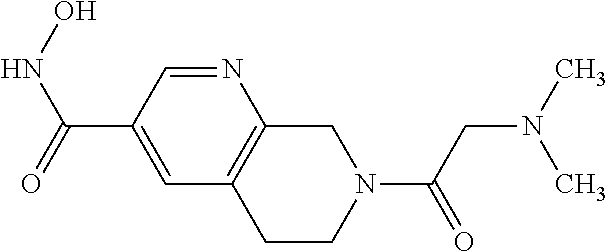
N1=CC(C(NO)=O)=CC2=C1CN(C(CN(C)C)=O)CC2
